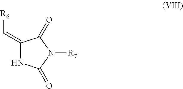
C1(=C[R6])NC(=O)N([R7])C1=O
